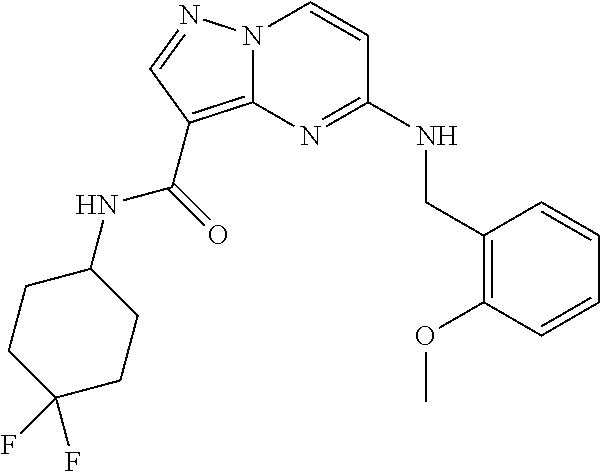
N12C(=C(C(=O)NC3CCC(F)(F)CC3)C=N1)N=C(NCC1=C(OC)C=CC=C1)C=C2
